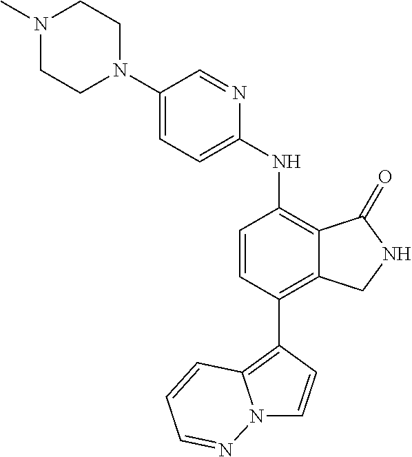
C1(N2CCN(C)CC2)=CC=C(NC2=C3C(=C(C4=C5N(C=C4)N=CC=C5)C=C2)CNC3=O)N=C1
